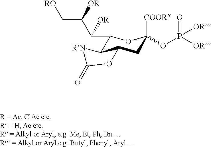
C1(C(C(C[RO])[OR])[OR])C2C(CC([COOR])(OP(=O)([OR])[OR])O1)OC(=O)[RN]2
